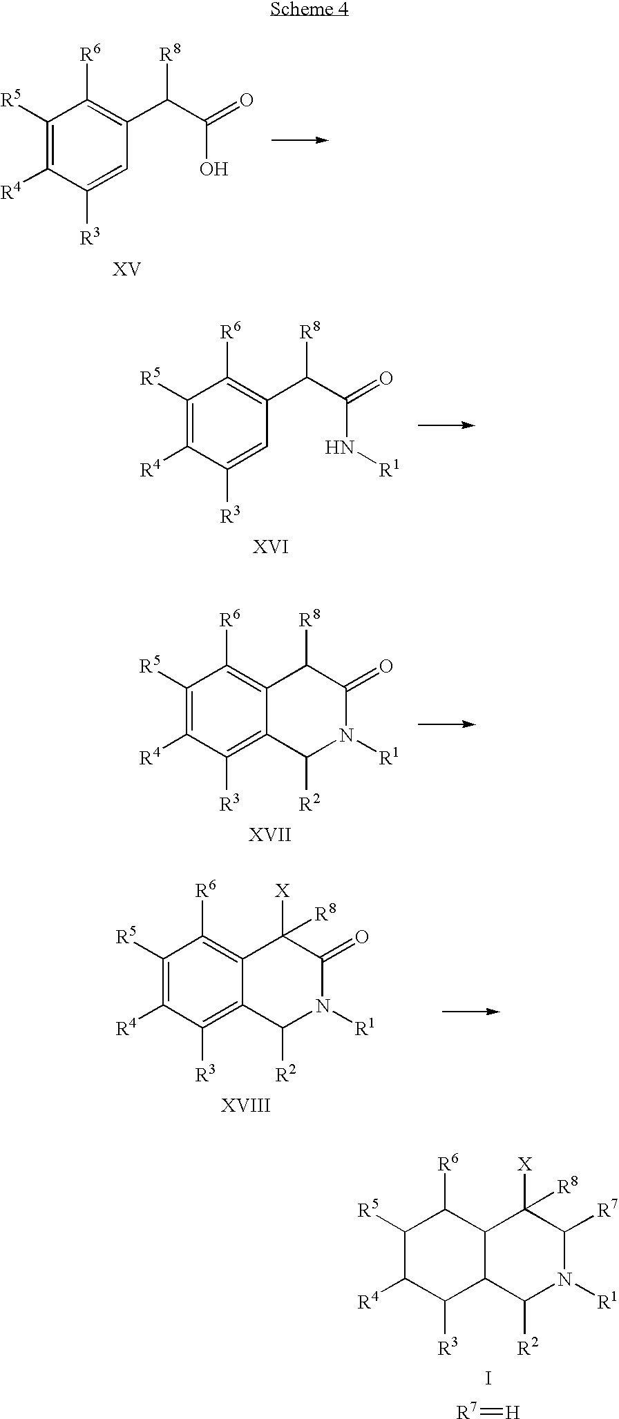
C1([R5])=C([R4])C([R3])=CC(C(C(=O)O)[R8])=C1[R6].C1([R5])=C([R4])C([R3])=CC(C(C(=O)N[R1])[R8])=C1[R6].C1([R5])=C([R4])C([R3])=C2C(=C1[R6])C([R8])C(=O)N([R1])C2[R2].C1([R5])=C([R4])C([R3])=C2C(=C1[R6])C([X])([R8])C(=O)N([R1])C2[R2].C1([R5])C([R4])C([R3])C2C(C1[R6])C([X])([R8])C([R7])N([R1])C2[R2].I.[R7]=[H]
